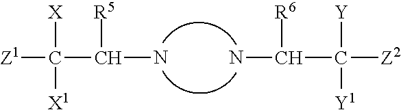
[Z1]C([X])([X1])C([R5])N.NC([R6])C([Y])([Y1])[Z2]
